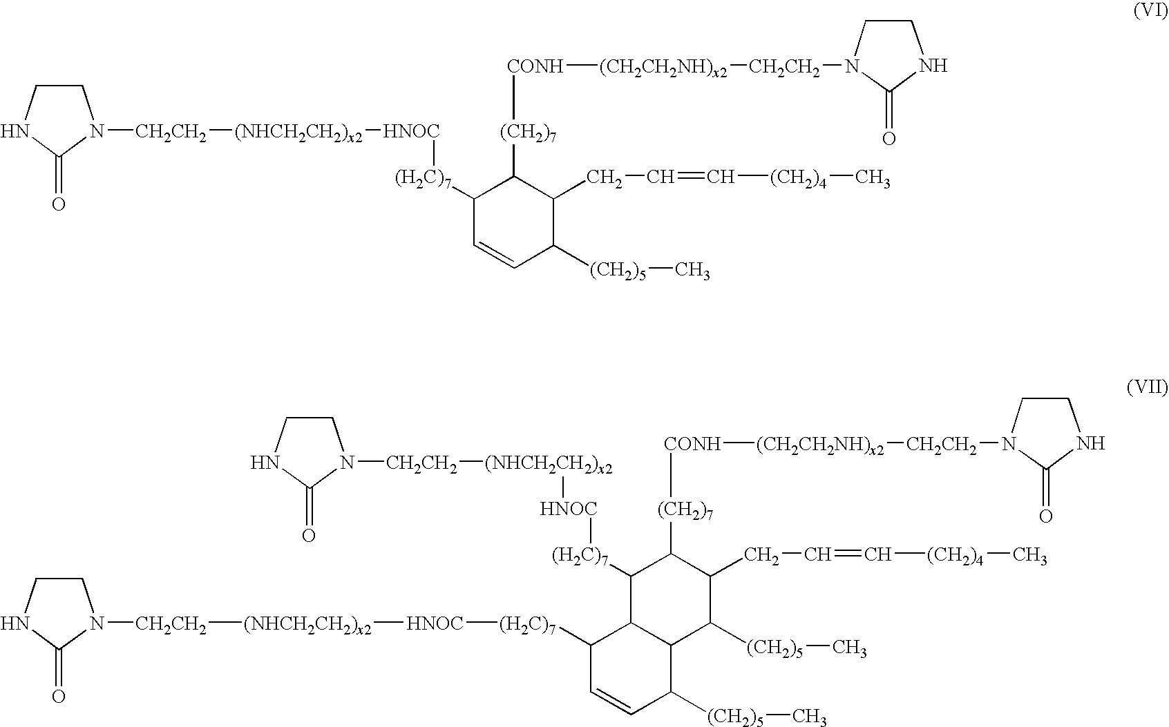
C1CNC(=O)N1[CH2CH2][(NHCH2CH2)x2][HNOC][(H2C)7]C1C=CC([(CH2)5]C)C(CC=C[(CH2)4]C)C1[(CH2)7][CONH][(CH2CH2NH)x2][CH2CH2]N1C(=O)NCC1.C1CNC(=O)N1[CH2CH2][(NHCH2CH2)x2][HNOC][(H2C)7]C1C2C(C([(CH2)5]C)C(CC=C[(CH2)4]C)C1[(CH2)7][CONH][(CH2CH2NH)x2][CH2CH2]N1C(=O)NCC1)C([(CH2)5]C)C=CC2[(H2C)7][HNOC][(NHCH2CH2)x2][CH2CH2]N1CCNC1=O
